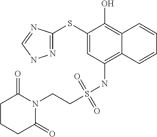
N1=C(SC2=CC(NS(=O)(=O)CCN3C(=O)CCCC3=O)=C3C(=C2O)C=CC=C3)N=CN1
